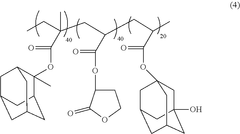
C1(C)(OC(=O)C(C)(CC)CC(C(=O)OC2CCOC2=O)CC(C)C(=O)OC23CC4(O)CC(CC(C2)C4)C3)C2CC3CC(CC1C3)C2
